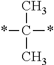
*C(C)(*)C
